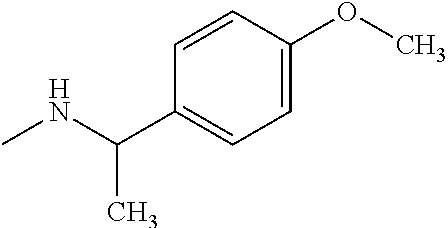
N(C)C(C)C1=CC=C(OC)C=C1
